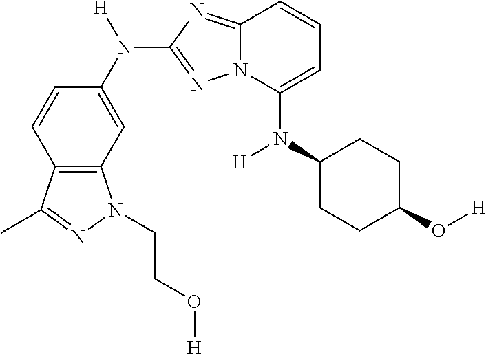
C12=C(C=C(N([H])C3=NN4C(=N3)C=CC=C4N(C3CCC(O[H])CC3)[H])C=C1)N(CCO[H])N=C2C
